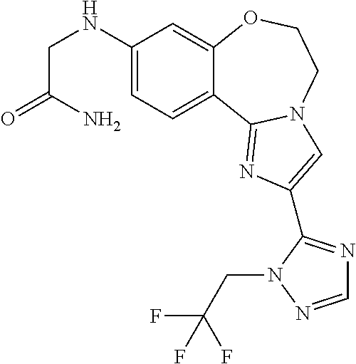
C1(NCC(=O)N)=CC=C2C(=C1)OCCN1C2=NC(C2=NC=NN2CC(F)(F)F)=C1
